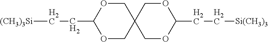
O1CC2(COC1CC[(CH3)3Si])COC(CC[Si(CH3)3])OC2
